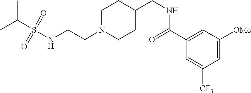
C(CN1CCC(CNC(C2=CC([OMe])=CC([CF3])=C2)=O)CC1)NS(C(C)C)(=O)=O
